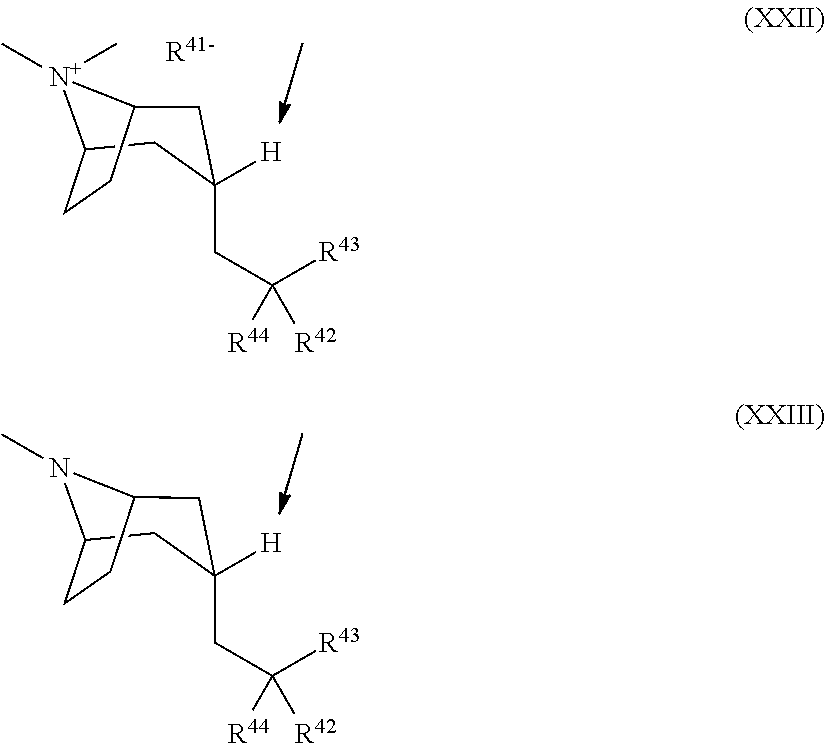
C1C2CCC(CC1(CC([R43])([R44])[R42])[H])[N+]2(C)C.[R41-].C1C2CCC(CC1(CC([R43])([R44])[R42])[H])N2C
